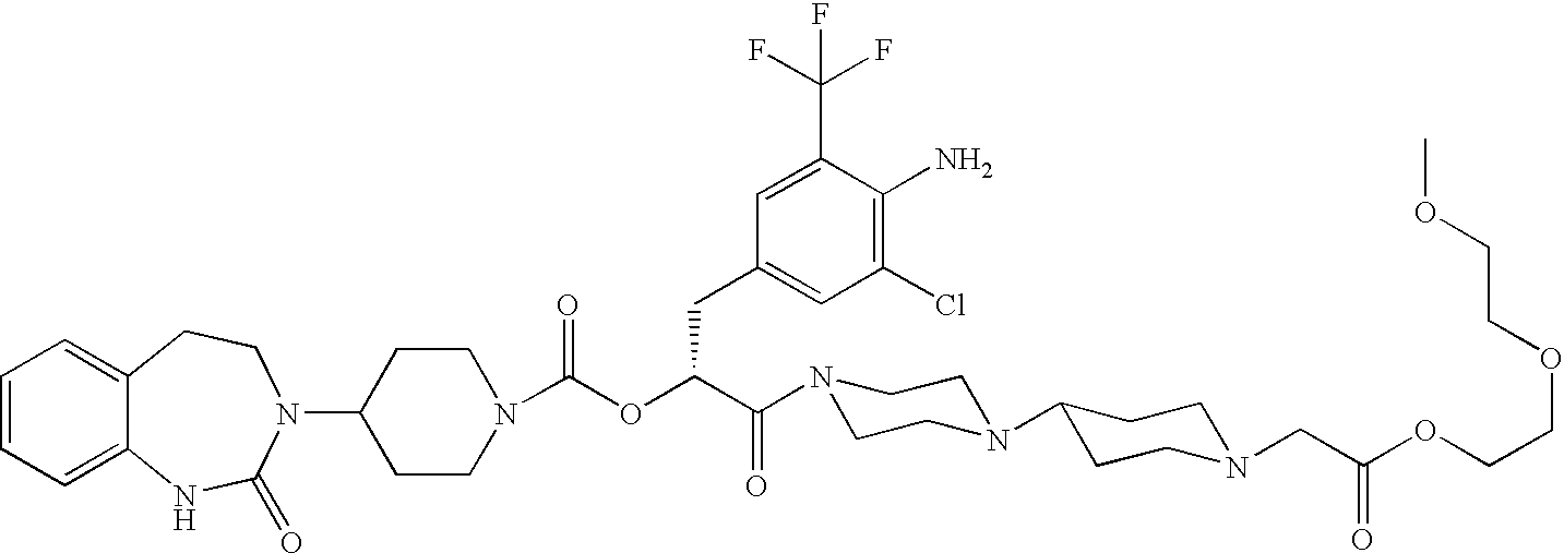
C1(N2C(=O)NC3=CC=CC=C3CC2)CCN(C(OC(C(N2CCN(C3CCN(CC(OCCOCCOC)=O)CC3)CC2)=O)CC2=CC(Cl)=C(N)C(C(F)(F)F)=C2)=O)CC1
